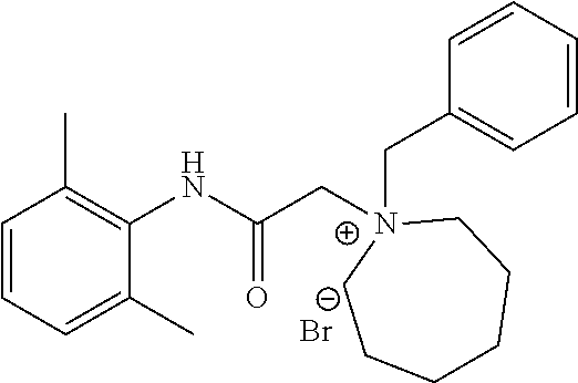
C1=CC=C(C)C(NC(C[N+]2(CC3=CC=CC=C3)CCCCCC2)=O)=C1C.[Br-]
